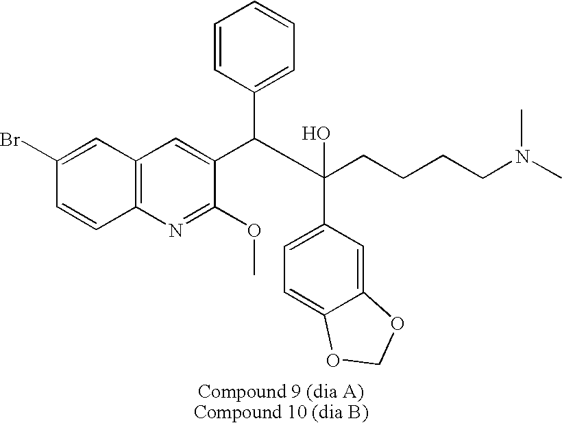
C1(Br)=CC2=C(C=C1)N=C(OC)C(C(C(CCCCN(C)C)(C1=CC=C3C(=C1)OCO3)O)C1=CC=CC=C1)=C2
